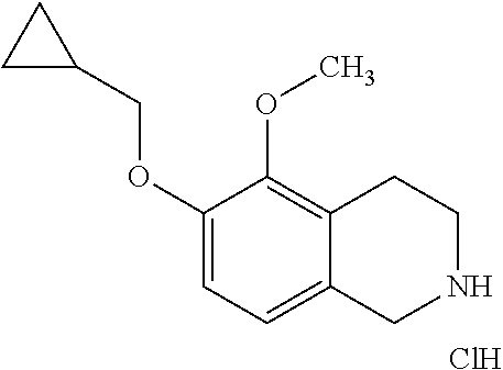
C1(OCC2CC2)=CC=C2C(=C1OC)CCNC2.Cl
